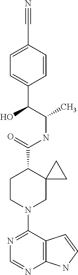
N1=C(N2CC3(C(C(=O)NC(C(C4=CC=C(C#N)C=C4)O)C)CC2)CC3)C2=C(N=C1)NC=C2
